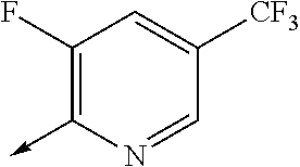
C1(F)=C(->C)N=CC([CF3])=C1
